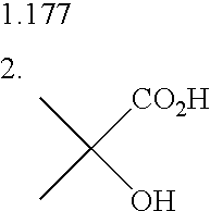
C(C)(O)(C)[CO2H]
